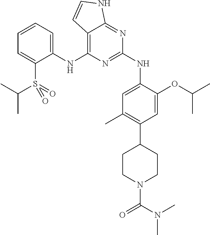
C1(NC2=C3C(=NC(NC4=CC(C)=C(C5CCN(C(N(C)C)=O)CC5)C=C4OC(C)C)=N2)NC=C3)=CC=CC=C1S(=O)(=O)C(C)C
